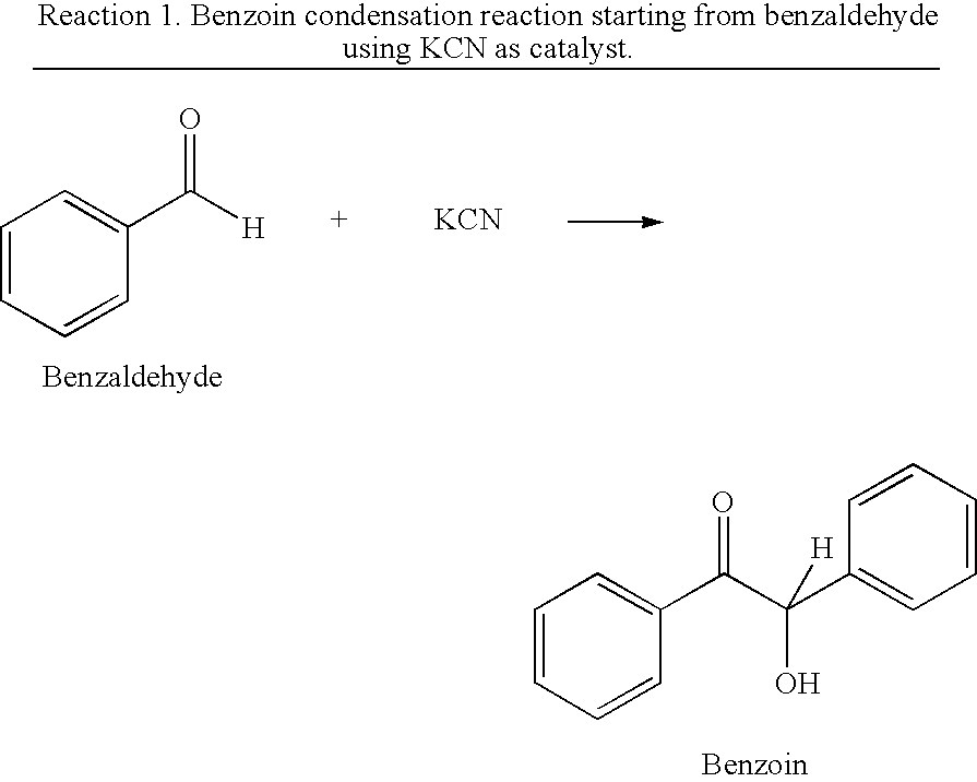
[KCN].C1=CC=CC(C(=O)[H])=C1.C1=CC=CC(C(=O)C(O)(C2=CC=CC=C2)[H])=C1
